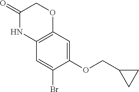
C1(=O)NC2=C(OC1)C=C(OCC1CC1)C(Br)=C2
